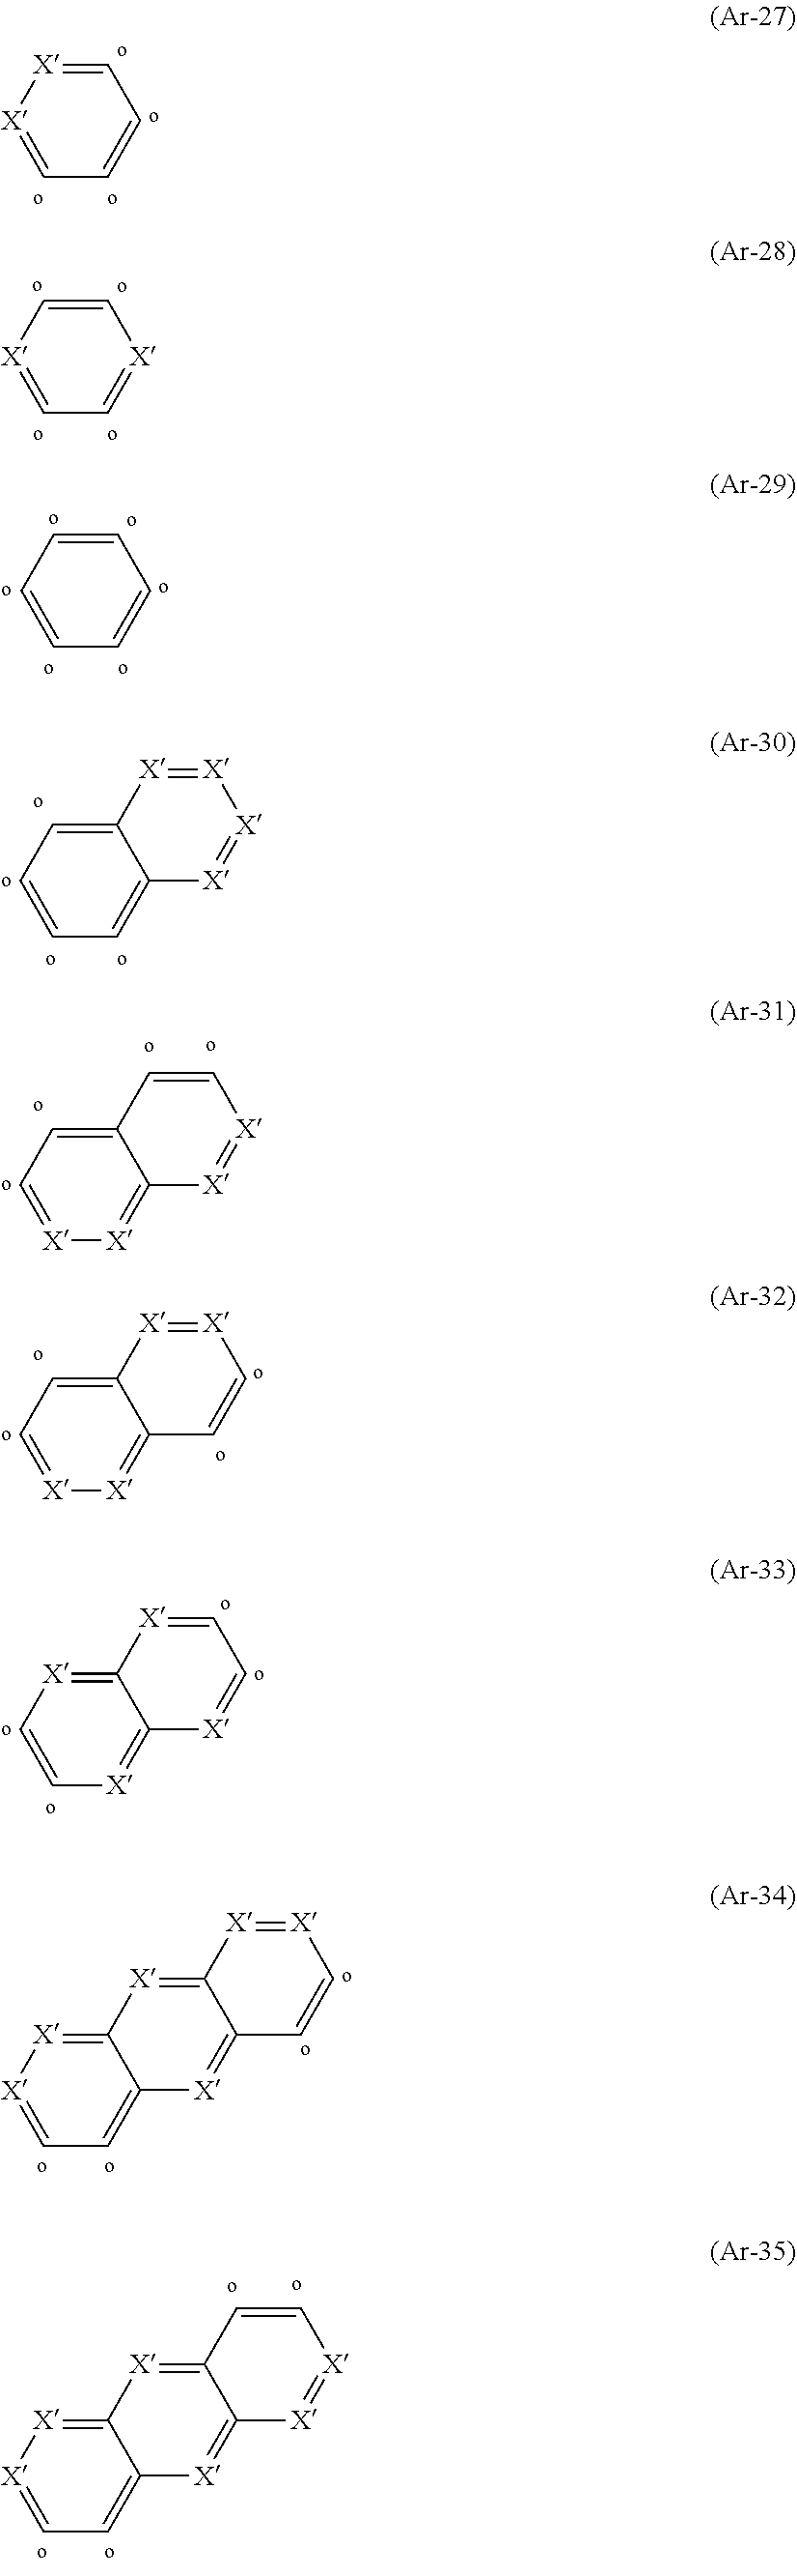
C1=[X][X]=CC=C1.C1=C[X]=CC=[X]1.C1=CC=CC=C1.C12=CC=CC=C1[X]=[X][X]=[X]2.C12=CC=[X][X]=C1[X]=[X]C=C2.C12=CC=[X][X]=C1C=C[X]=[X]2.C12=[X]C=C[X]=C1[X]=CC=[X]2.C12=[X][X]=CC=C1[X]=C1C(=[X]2)[X]=[X]C=C1.C12=[X][X]=CC=C1[X]=C1C(=[X]2)C=C[X]=[X]1
